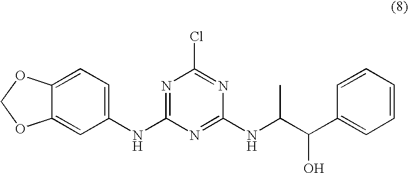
C12=CC(NC3=NC(Cl)=NC(NC(C(C4=CC=CC=C4)O)C)=N3)=CC=C1OCO2
